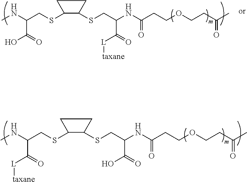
CNC(CSC1C(SCC(NC(CCOCCC(C)=O)=O)C(=O)[L][taxane])CC1)C(=O)O.CNC(CSC1C(SCC(NC(CCOCCC(C)=O)=O)C(=O)O)CC1)C(=O)[L][taxane]
